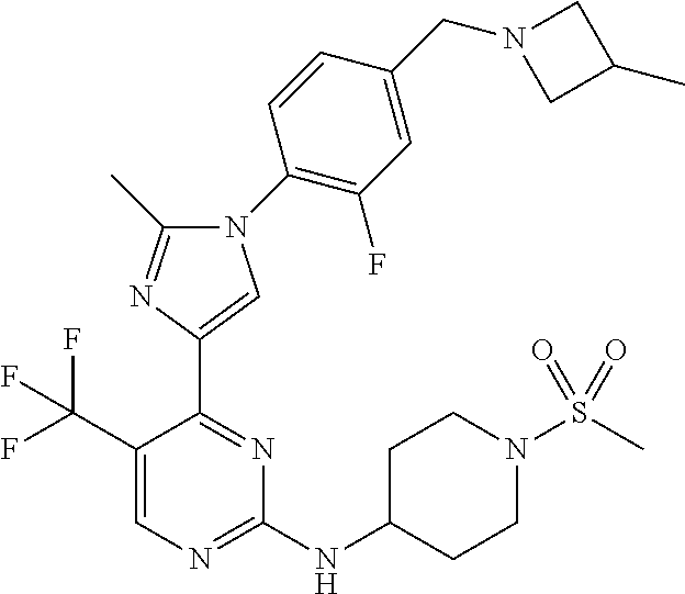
C1(NC2CCN(S(C)(=O)=O)CC2)=NC=C(C(F)(F)F)C(C2=CN(C3=C(F)C=C(CN4CC(C)C4)C=C3)C(C)=N2)=N1
